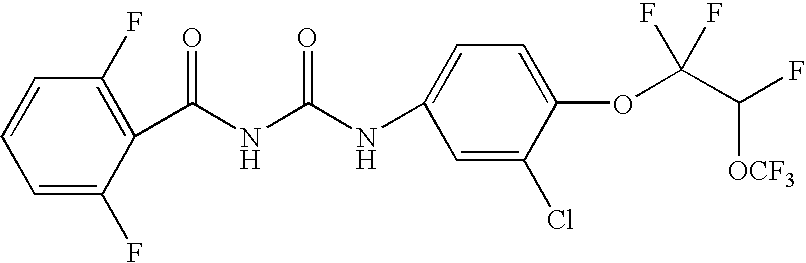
C1=C(F)C(C(NC(NC2=CC=C(OC(C(F)[OCF3])(F)F)C(Cl)=C2)=O)=O)=C(F)C=C1
